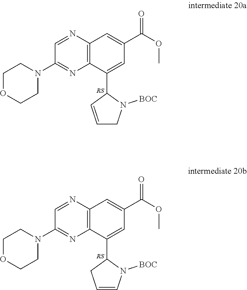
C12=C(N=CC(N3CCOCC3)=N1)C=C(C(OC)=O)C=C2C1C=CCN1[BOC].C12=C(N=CC(N3CCOCC3)=N1)C=C(C(OC)=O)C=C2C1CC=CN1[BOC]
